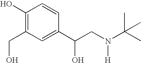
C1(O)=C(CO)C=C(C(CN(C(C)(C)C)[H])O)C=C1
